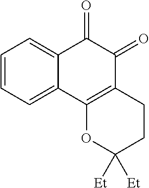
C1=CC=C2C(=C1)C(=O)C(=O)C1=C2OC([Et])([Et])CC1
